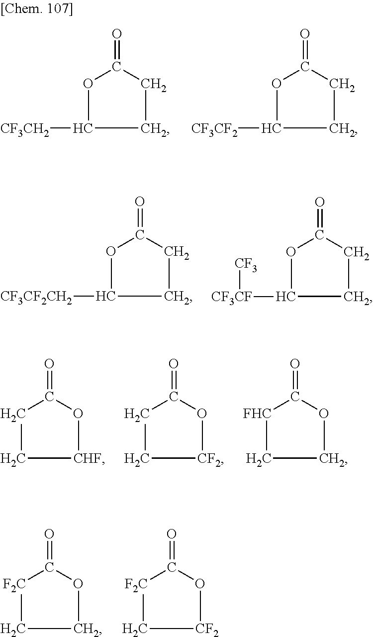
C1(=O)OC([CF3CH2])CC1.C1(=O)OC([CF3CF2])CC1.C1(=O)OC([CF3CF2CH2])CC1.C1(=O)OC([CF3CF][CF3])CC1.C1(=O)CC[CHF]O1.C1(=O)CC[CF2]O1.C1(=O)[FHC]CCO1.C1(=O)[F2C]CCO1.C1(=O)[F2C]C[CF2]O1
